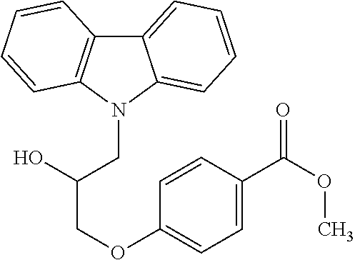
C12=CC=CC=C1N(CC(COC1=CC=C(C(OC)=O)C=C1)O)C1=C2C=CC=C1
